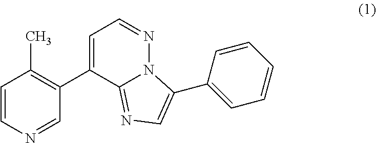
C1=CN=CC(C2=CC=NN3C2=NC=C3C2=CC=CC=C2)=C1C
